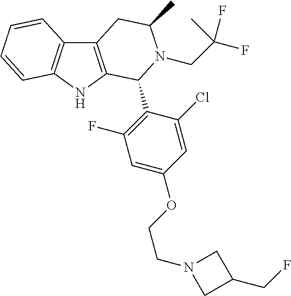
C12=C(NC3=C1C=CC=C3)C(C1=C(F)C=C(OCCN3CC(CF)C3)C=C1Cl)N(CC(F)(C)F)C(C)C2
